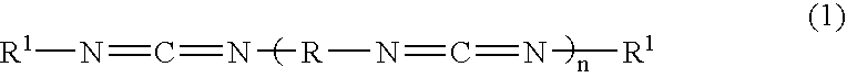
[R1]N=C=N[R]N=C=N[R1]
